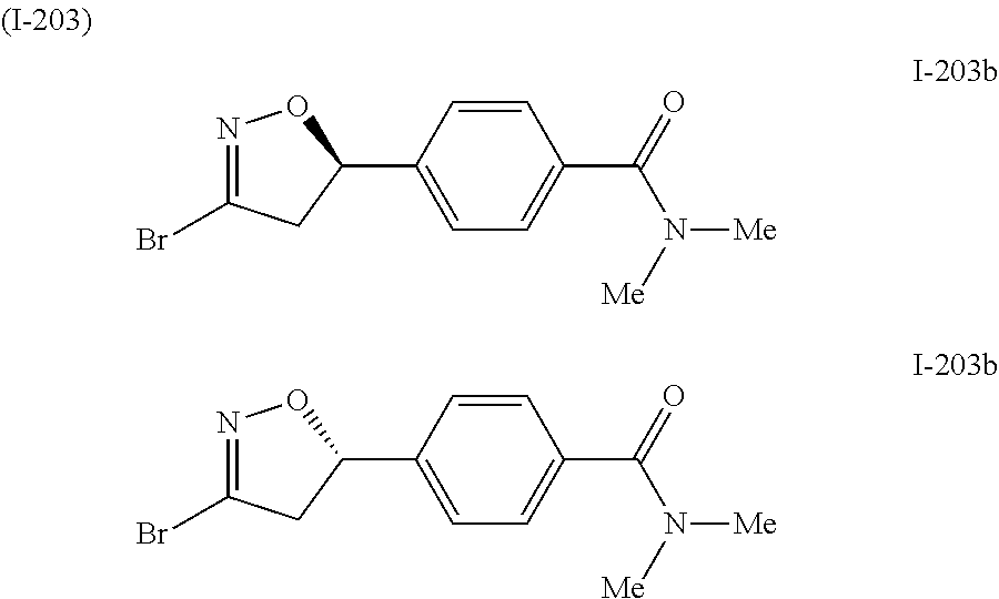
C1(C2=CC=C(C(=O)N([Me])[Me])C=C2)ON=C(Br)C1.C1(C2=CC=C(C(=O)N([Me])[Me])C=C2)ON=C(Br)C1
